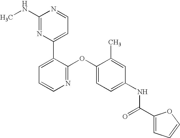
C1(NC)=NC(C2=CC=CN=C2OC2=CC=C(NC(C3=CC=CO3)=O)C=C2C)=CC=N1
